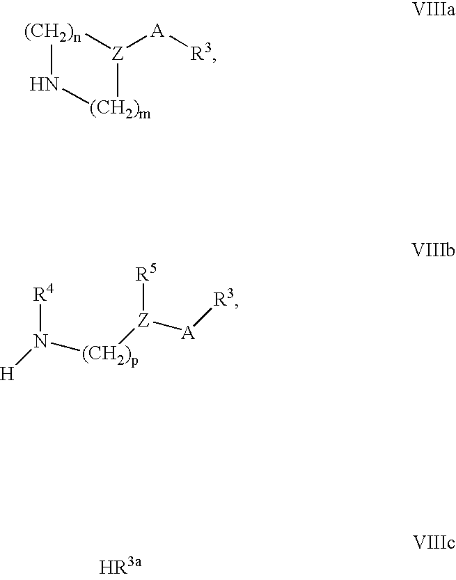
[Z]1([A][R3])[(CH2)n]N[(CH2)m]1.[(CH2)p]([Z]([A][R3])[R5])N([H])[R4]
